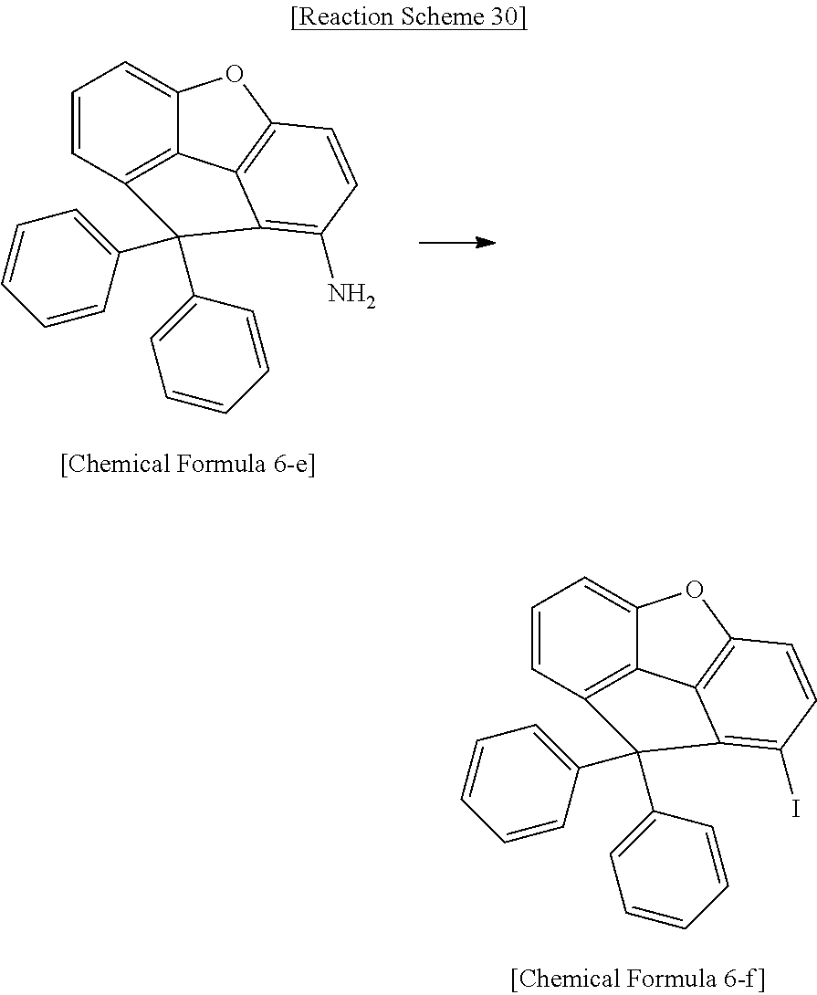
C1=CC2=C3C(=C1)OC1=C3C(=C(N)C=C1)C2(C1=CC=CC=C1)C1=CC=CC=C1.C1=CC2=C3C(=C1)OC1=C3C(=C(I)C=C1)C2(C1=CC=CC=C1)C1=CC=CC=C1
